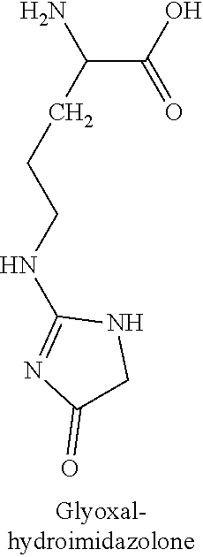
C(C(C(O)=O)N)CCNC1=NC(=O)CN1
